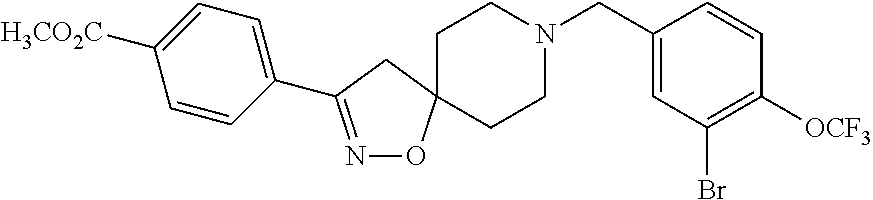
C1=CC(C2=NOC3(C2)CCN(CC2=CC(Br)=C([OCF3])C=C2)CC3)=CC=C1[H3CO2C]
